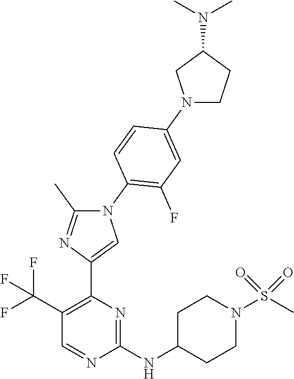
N1(C2=C(F)C=C(N3CCC(N(C)C)C3)C=C2)C(C)=NC(C2=C(C(F)(F)F)C=NC(NC3CCN(S(C)(=O)=O)CC3)=N2)=C1
